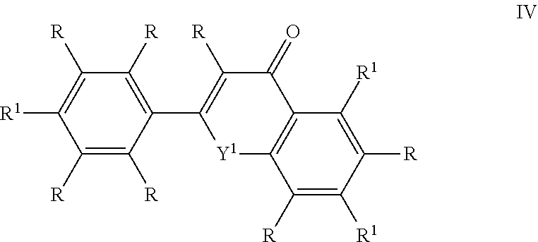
C1([R])=C([R])C(C2=C([R])C(=O)C3=C(C([R])=C([R1])C([R])=C3[R1])[Y1]2)=C([R])C([R])=C1[R1]
